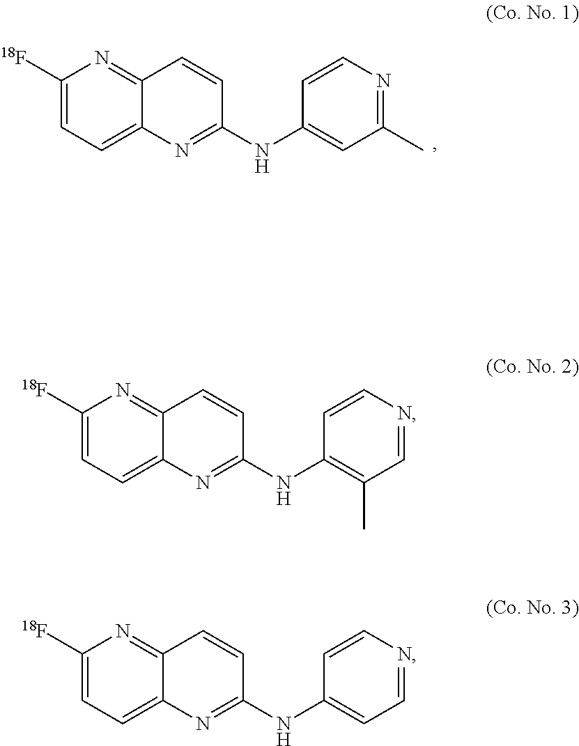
C1([18F])=CC=C2C(=N1)C=CC(NC1=C(C)C=NC=C1)=N2.C1([18F])=CC=C2C(=N1)C=CC(NC1=CC=NC=C1)=N2.C1([18F])=CC=C2C(=N1)C=CC(NC1=CC(C)=NC=C1)=N2
